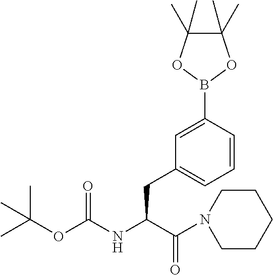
C(OC(NC(C(=O)N1CCCCC1)CC1=CC=CC(B2OC(C)(C)C(C)(C)O2)=C1)=O)(C)(C)C
